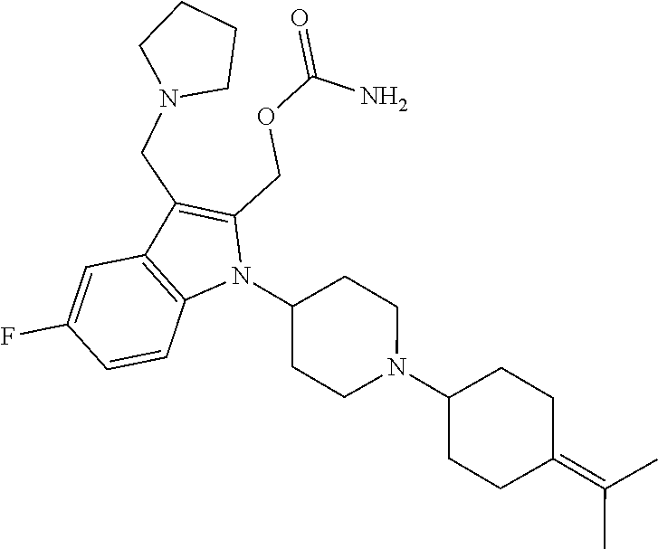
C1(F)=CC2=C(C=C1)N(C1CCN(C3CCC(=C(C)C)CC3)CC1)C(COC(=O)N)=C2CN1CCCC1
